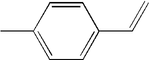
C1=C(C)C=CC(C=C)=C1
